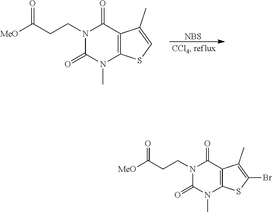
[NBS].N1(CCC([MeO])=O)C(=O)N(C)C2=C(C1=O)C(C)=CS2.N1(CCC([MeO])=O)C(=O)N(C)C2=C(C1=O)C(C)=C(Br)S2
